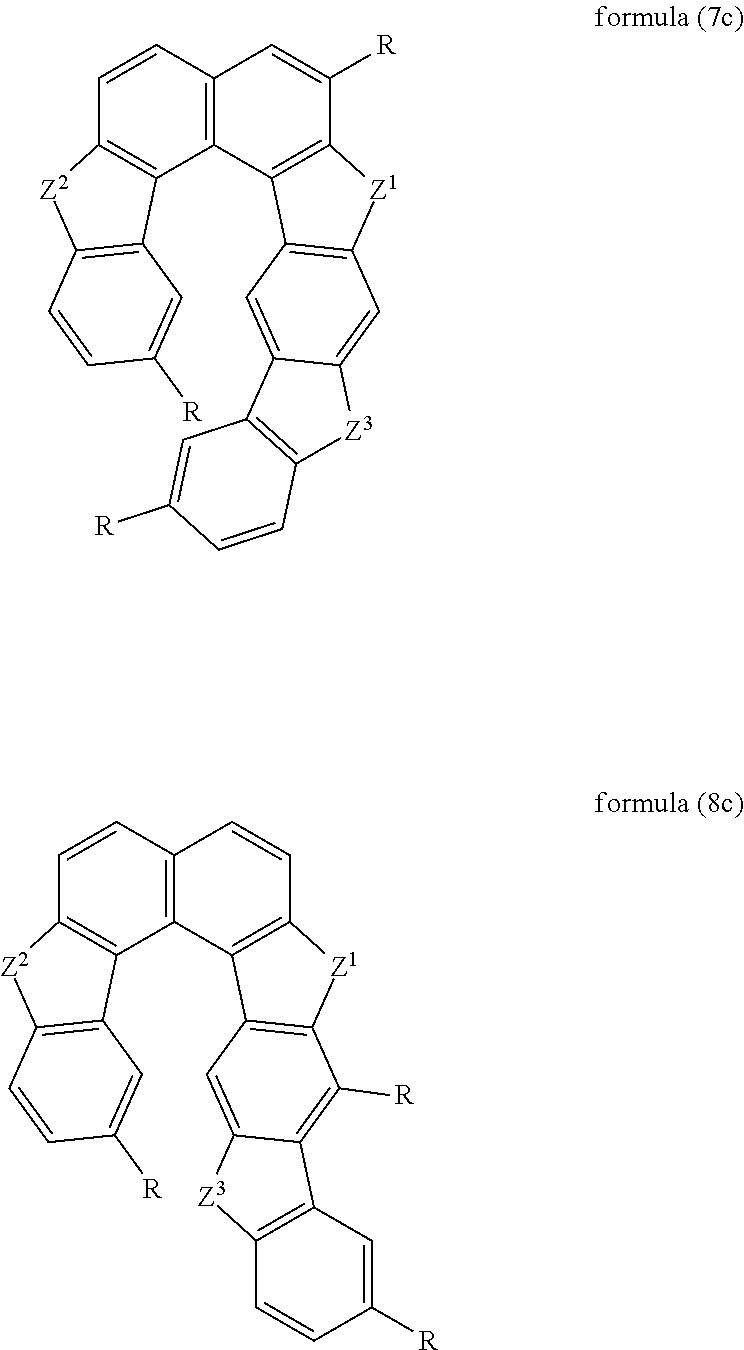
C12=C(C=CC3=C1C1=C([Z2]3)C=CC([R])=C1)C=CC1=C2C2=C([Z1]1)C([R])=C1C(=C2)[Z3]C2=C1C=C([R])C=C2.C12=C(C=CC3=C1C1=C([Z2]3)C=CC([R])=C1)C=C([R])C1=C2C2=C([Z1]1)C=C1C(=C2)C2=C([Z3]1)C=CC([R])=C2
